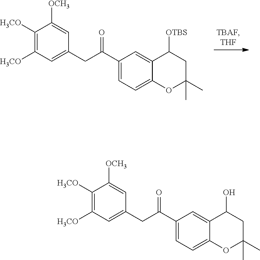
C1([H3CO])=C([H3CO])C=C(CC(C2=CC=C3C(=C2)C([OTBS])CC(C)(C)O3)=O)C=C1[OCH3].C1([H3CO])=C([H3CO])C=C(CC(C2=CC=C3C(=C2)C(O)CC(C)(C)O3)=O)C=C1[OCH3]
